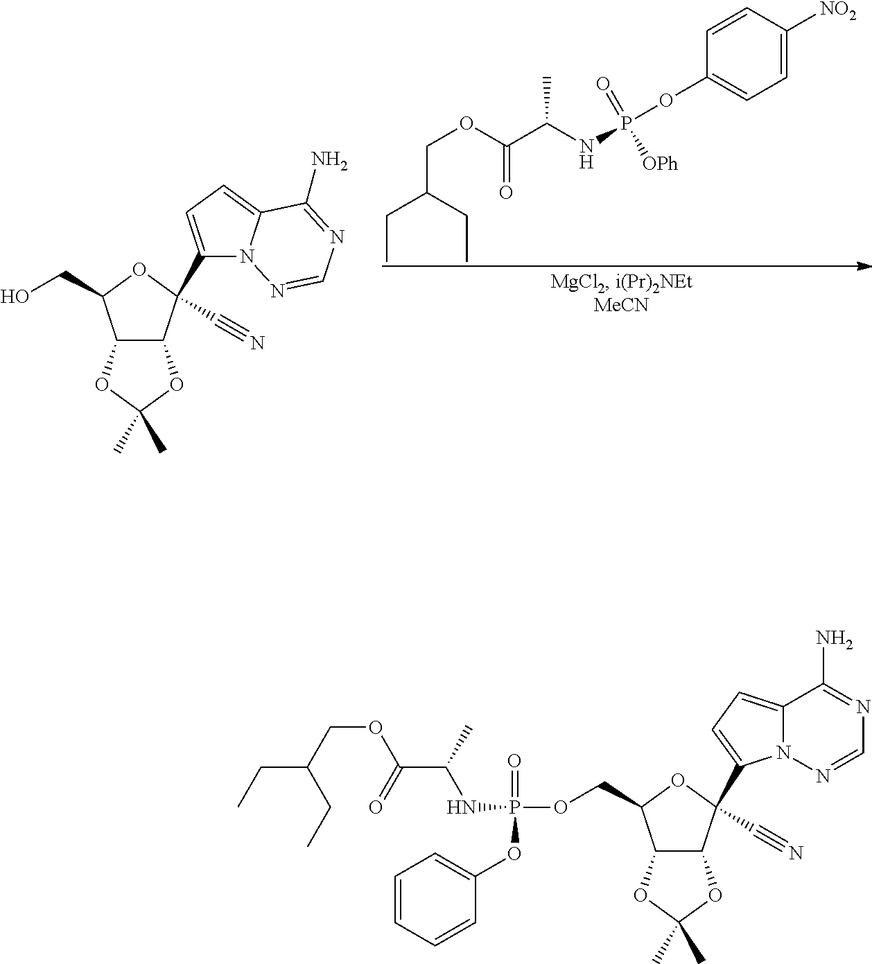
C1=CC(OP(NC(C(OCC(CC)CC)=O)C)(=O)[OPh])=CC=C1[NO2].OCC1C2C(C(C#N)(C3=CC=C4N3N=CN=C4N)O1)OC(C)(C)O2.CCC(COC(=O)C(C)NP(OCC1OC(C#N)(C2=CC=C3N2N=CN=C3N)C2C1OC(C)(C)O2)(=O)OC1=CC=CC=C1)CC
